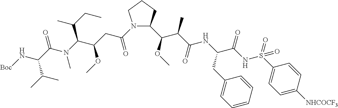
C1(C(OC)C(C(=O)NC(C(NS(=O)(=O)C2=CC=C([NHCOCF3])C=C2)=O)CC2=CC=CC=C2)C)N(C(CC(C(N(C(C(N[Boc])C(C)C)=O)C)C(CC)C)OC)=O)CCC1
